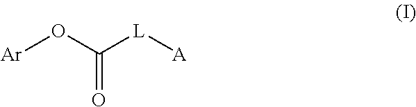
[Ar]OC([L][A])=O
